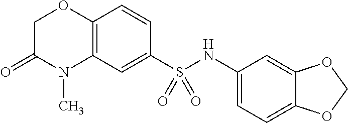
C1C(=O)N(C)C2=C(O1)C=CC(S(NC1=CC=C3C(=C1)OCO3)(=O)=O)=C2
